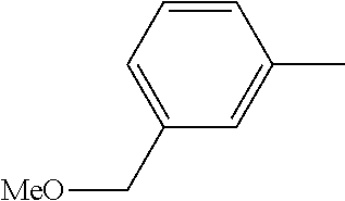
C1=CC=C(C[MeO])C=C1C
